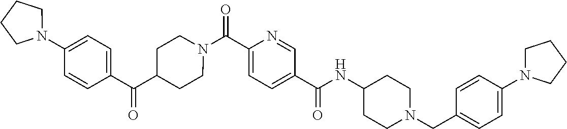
N(C(C1=CC=C(C(=O)N2CCC(C(C3=CC=C(N4CCCC4)C=C3)=O)CC2)N=C1)=O)C1CCN(CC2=CC=C(N3CCCC3)C=C2)CC1
